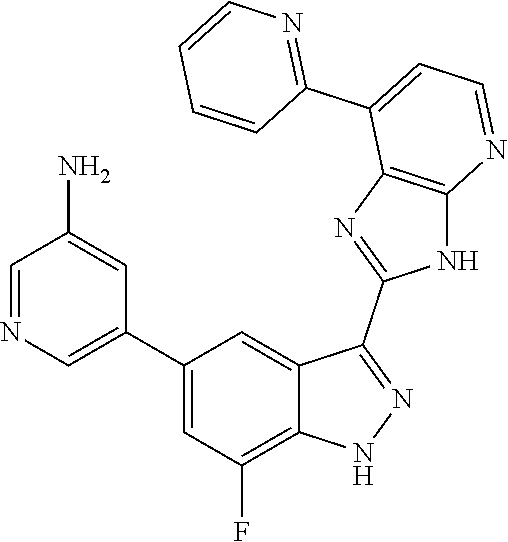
C1=NC=C(C2=CC(F)=C3C(=C2)C(C2=NC4=C(N2)N=CC=C4C2=NC=CC=C2)=NN3)C=C1N
